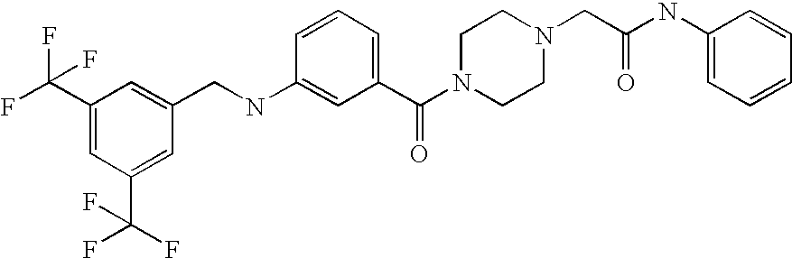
C1(C(F)(F)F)=CC(C(F)(F)F)=CC(CNC2=CC(C(N3CCN(CC(NC4=CC=CC=C4)=O)CC3)=O)=CC=C2)=C1
